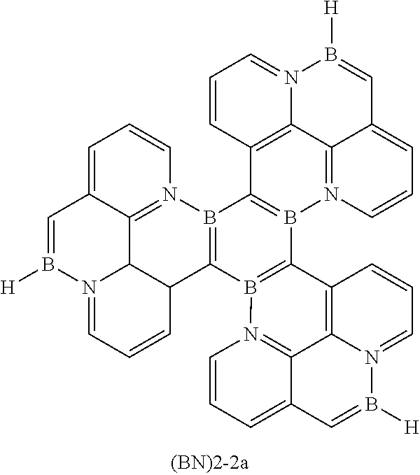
B12=C(B3=C(B4=C1C1=C5C6=N4C=CC=C6C=B([H])N5=CC=C1)C1=C4C5=N3C=CC=C5C=B([H])N4=CC=C1)C1C3C4=N2C=CC=C4C=B([H])N3=CC=C1
